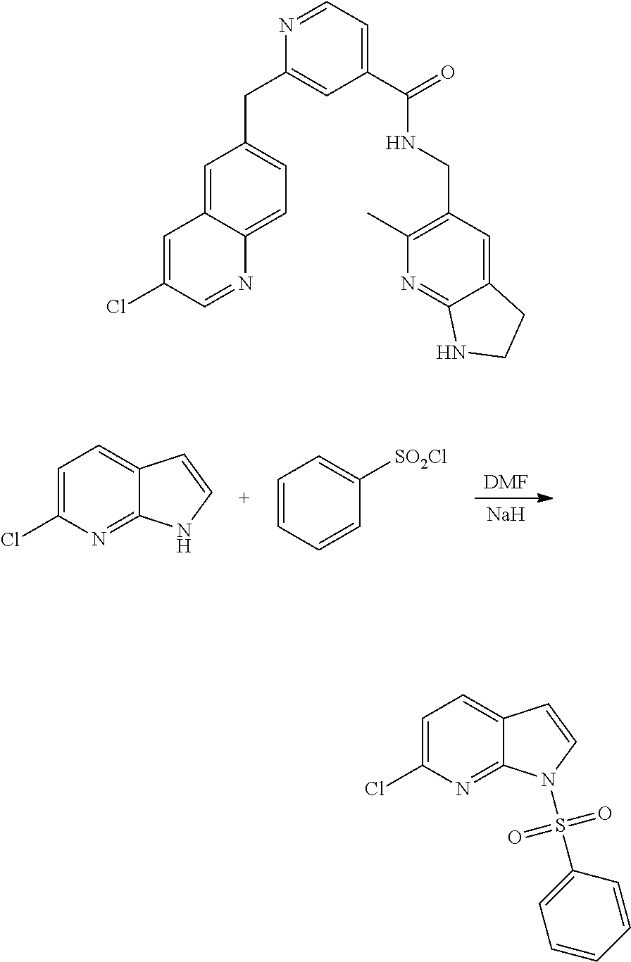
[DMF].[Na].C1=C(Cl)N=C2C(=C1)C=CN2.C1=CC=CC([SO2Cl])=C1.C1(Cl)=CC2=CC(CC3=CC(C(=O)NCC4=C(C)N=C5C(=C4)CCN5)=CC=N3)=CC=C2N=C1.C1=C(Cl)N=C2C(=C1)C=CN2S(C1=CC=CC=C1)(=O)=O
